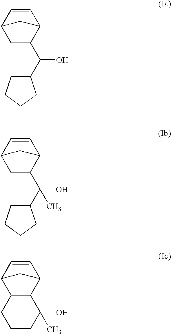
C1C(C(C2CCCC2)O)C2C=CC1C2.C1C(C(C2CCCC2)(O)C)C2C=CC1C2.C12C(C3C=CC1C3)C(O)(C)CCC2
